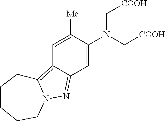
C1=C(N(C[COOH])C[COOH])C([Me])=CC2=C3N(N=C12)CCCCC3
